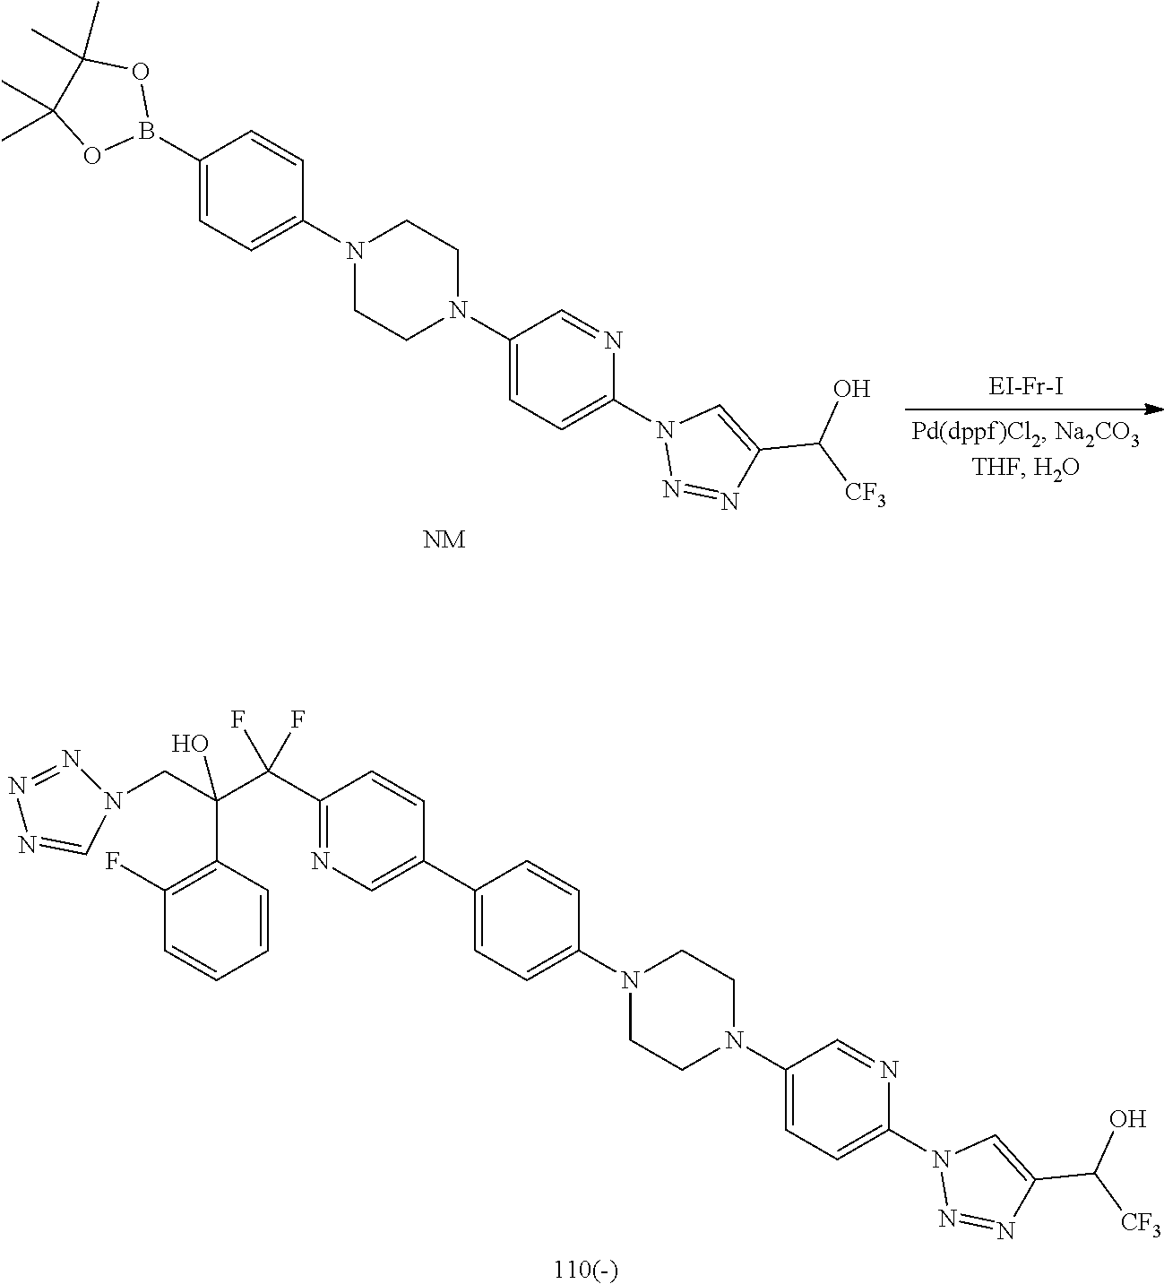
C1(N2CCN(C3=CC=C(C4=CN=C(C(C(CN5N=NN=C5)(O)C5=C(F)C=CC=C5)(F)F)C=C4)C=C3)CC2)=CC=C(N2N=NC(C([CF3])O)=C2)N=C1.[110(-)].C1(N2CCN(C3=CC=C(B4OC(C)(C)C(C)(C)O4)C=C3)CC2)=CC=C(N2N=NC(C([CF3])O)=C2)N=C1.[NM]
